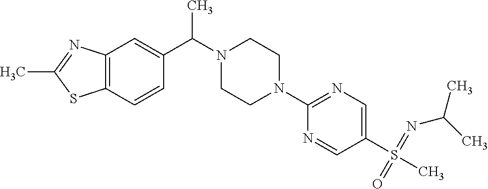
C12=C(C=C(C(C)N3CCN(C4=NC=C(S(=O)(C)=NC(C)C)C=N4)CC3)C=C1)N=C(C)S2
